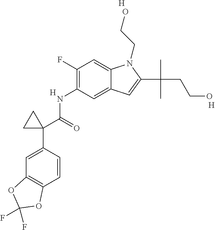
N(C1=C(F)C=C2C(=C1)C=C(C(C)(CCO)C)N2CCO)C(C1(C2=CC3=C(C=C2)OC(F)(F)O3)CC1)=O.[H].[H].[H]
